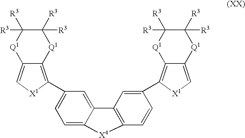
C1=C2C(=CC(C3=C4C(=C[X1]3)[Q1]C([R3])([R3])C([R3])([R3])[Q1]4)=C1)C1=C(C=CC(C3=C4C(=C[X1]3)[Q1]C([R3])([R3])C([R3])([R3])[Q1]4)=C1)[X4]2
